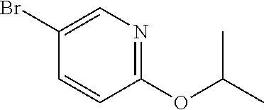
C1(Br)=CN=C(OC(C)C)C=C1
